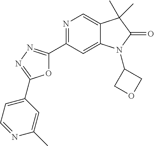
N1=C(C2=NN=C(C3=CC=NC(C)=C3)O2)C=C2C(=C1)C(C)(C)C(=O)N2C1COC1
